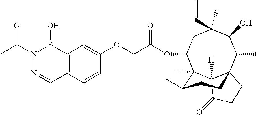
C1=CC2=C(C=C1OCC(=O)OC1CC(C)(C=C)C(O)C(C)C34C([H])(C(=O)CC3)C1(C)C(C)CC4)B(O)N(C(C)=O)N=C2
